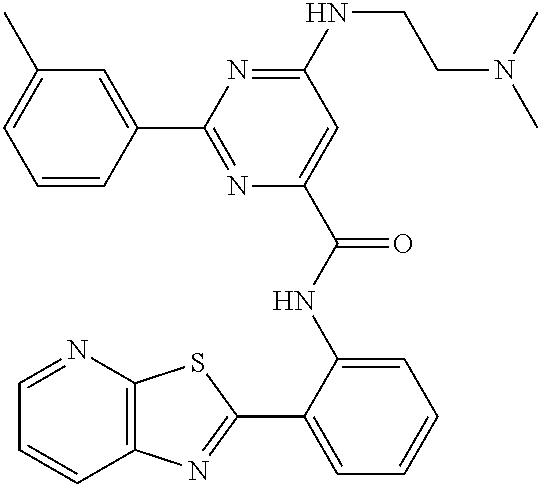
C1=NC2=C(C=C1)N=C(C1=CC=CC=C1NC(=O)C1=CC(NCCN(C)C)=NC(C3=CC(C)=CC=C3)=N1)S2
